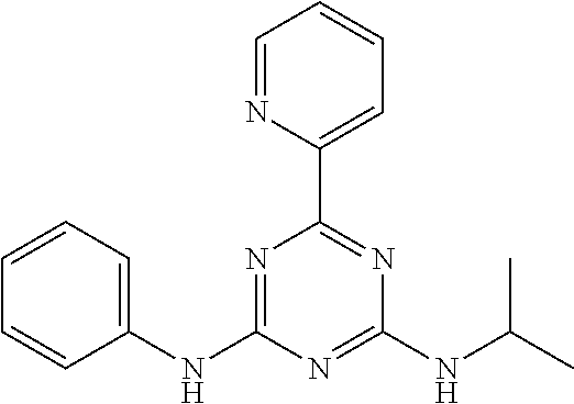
C1=NC(C2=NC(NC(C)C)=NC(NC3=CC=CC=C3)=N2)=CC=C1
